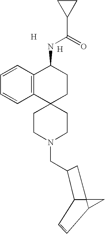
C123C(C(CN4CCC5(CC4)CCC(NC(=O)C4CC4)C4=C5C=CC=C4)C1)C=CC2C3.[H].[H]
